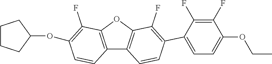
C12=C(OC3=C1C=CC(C1=CC=C(OCC)C(F)=C1F)=C3F)C(F)=C(OC1CCCC1)C=C2
